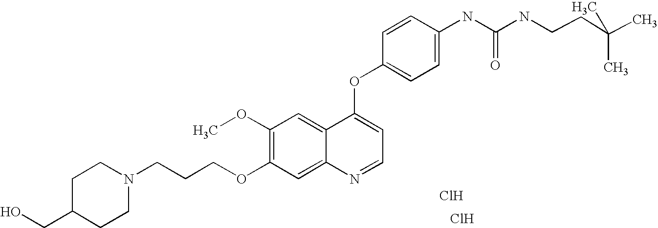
C1=CC(OC2=CC=NC3=CC(OCCCN4CCC(CO)CC4)=C(OC)C=C23)=CC=C1NC(=O)NCCC(C)(C)C.Cl.Cl
